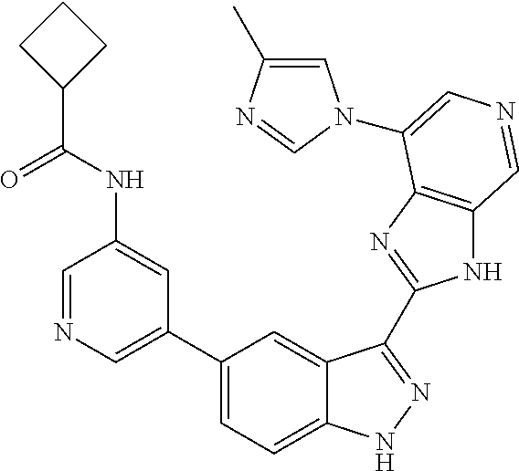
C1(C2=CN=CC(NC(C3CCC3)=O)=C2)=CC=C2C(=C1)C(C1=NC3=C(N1)C=NC=C3N1C=C(C)N=C1)=NN2
